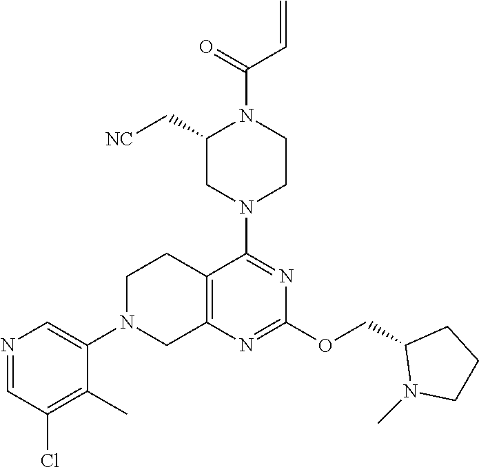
C12=C(N=C(OCC3N(C)CCC3)N=C1N1CCN(C(=O)C=C)C(C[NC])C1)CN(C1=CN=CC(Cl)=C1C)CC2
